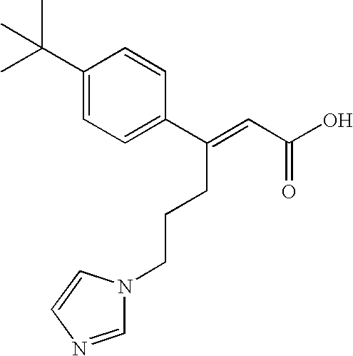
OC(C=C(C1=CC=C(C(C)(C)C)C=C1)CCCN1C=NC=C1)=O
